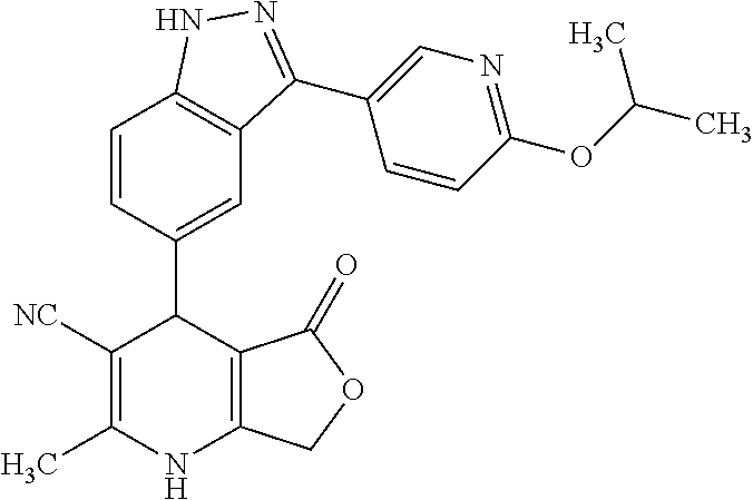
C1=C(C2C([NC])=C(C)NC3=C2C(=O)OC3)C=CC2=C1C(C1=CN=C(OC(C)C)C=C1)=NN2
